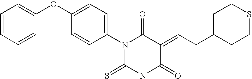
C1=CC=CC(OC2=CC=C(N3C(=S)NC(=O)C(=CCC4CCSCC4)C3=O)C=C2)=C1
